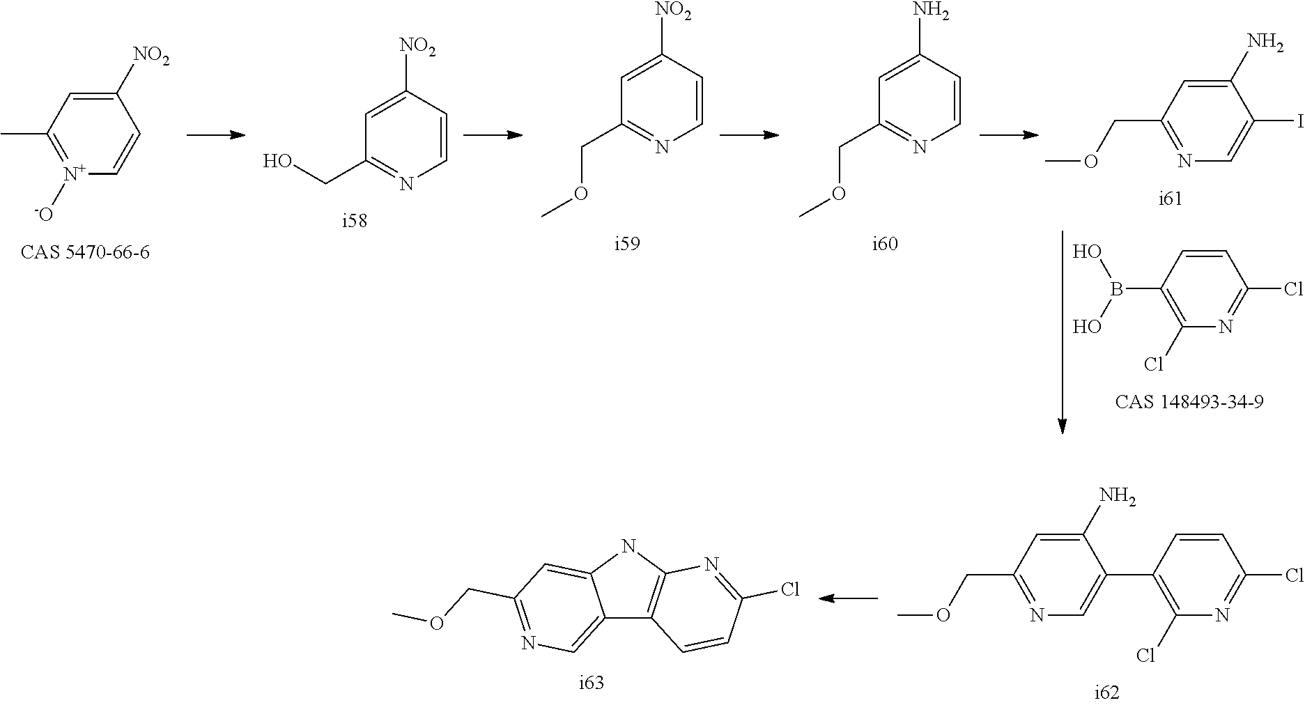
[N+]1([-O])=C(C)C=C([NO2])C=C1.C1=C([NO2])C=CN=C1COC.C1=C([NO2])C=CN=C1CO.C1=C(N)C=CN=C1COC.C1(COC)=NC=C(I)C(N)=C1.C1(Cl)=C(B(O)O)C=CC(Cl)=N1.C1(Cl)=C(C2=CN=C(COC)C=C2N)C=CC(Cl)=N1.C12=CN=C(COC)C=C1NC1=C2C=CC(Cl)=N1
